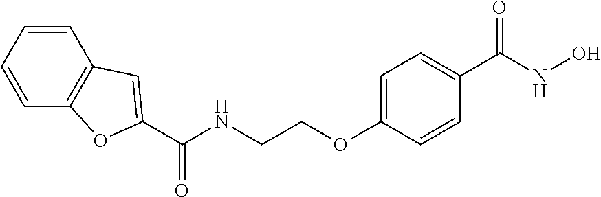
C(NCCOC1=CC=C(C(=O)NO)C=C1)(=O)C1=CC2=C(C=CC=C2)O1
